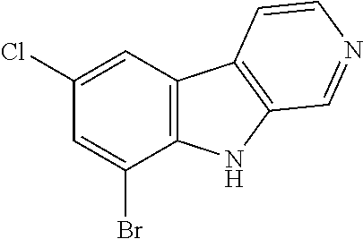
C12=C(NC3=C1C=CN=C3)C(Br)=CC(Cl)=C2
